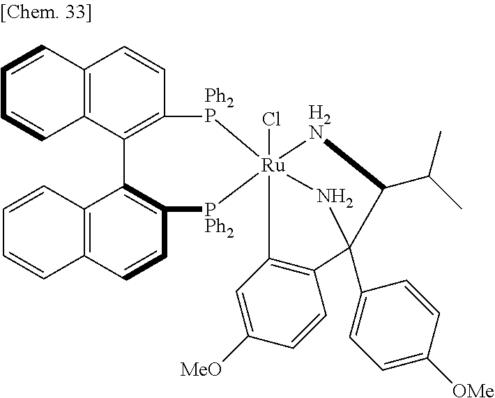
C12=C(C=CC3=C1C=CC=C3)[Ph2P][Ru]13(Cl)([PPh2]C4=C2C2=C(C=C4)C=CC=C2)[H2N]C(C(C)C)C(C2=CC=C([OMe])C=C2)(N1)C1=C3C=C([MeO])C=C1
